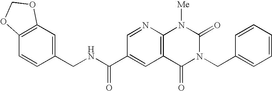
C1(CNC(C2=CC3=C(N=C2)N([Me])C(=O)N(CC2=CC=CC=C2)C3=O)=O)=CC2=C(C=C1)OCO2
